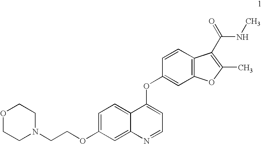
O1CCN(CCOC2=CC=C3C(=C2)N=CC=C3OC2=CC3=C(C=C2)C(C(=O)NC)=C(C)O3)CC1
